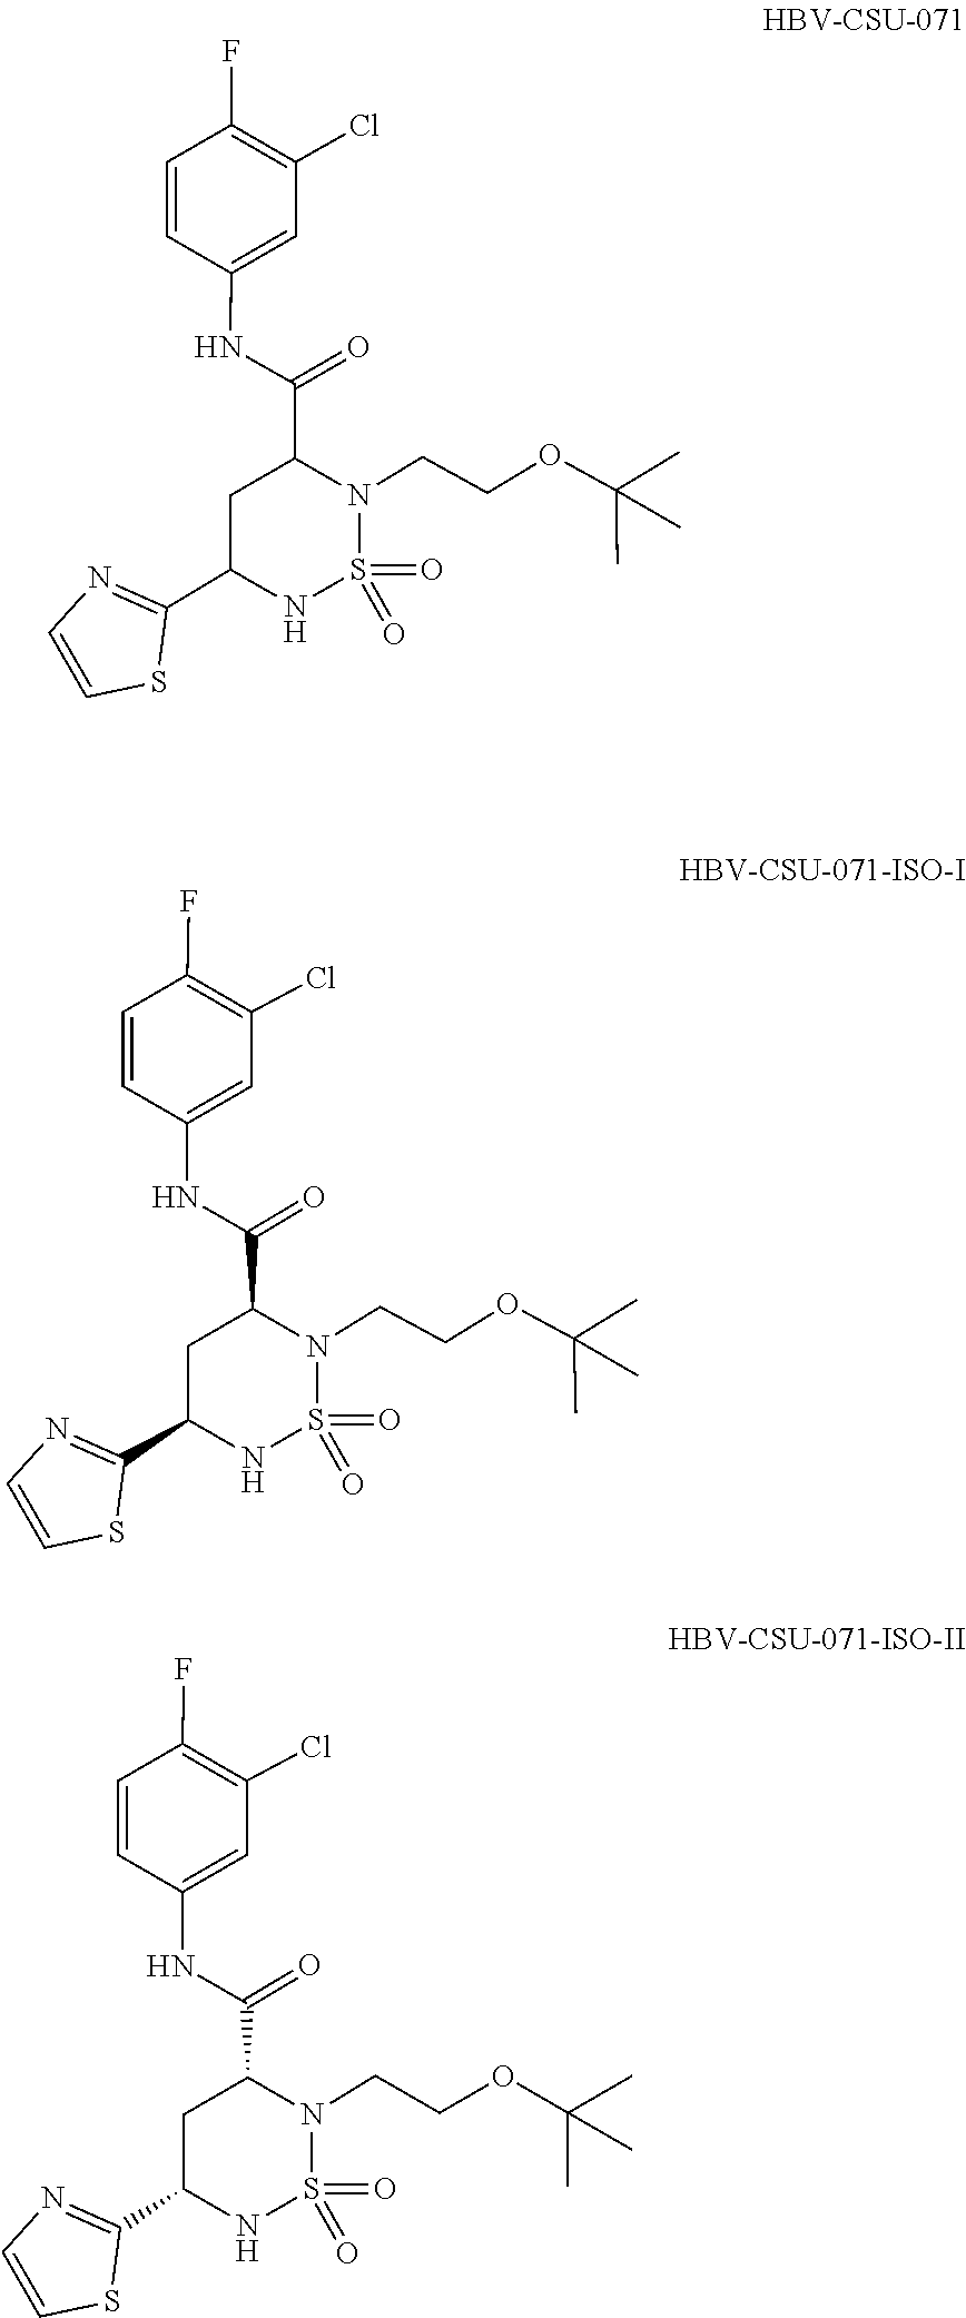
S1(=O)(=O)NC(C2=NC=CS2)CC(C(NC2=CC(Cl)=C(F)C=C2)=O)N1CCOC(C)(C)C.O=S1(=O)N(CCOC(C)(C)C)C(C(NC2=CC(Cl)=C(F)C=C2)=O)CC(C2=NC=CS2)N1.O=S1(=O)N(CCOC(C)(C)C)C(C(NC2=CC(Cl)=C(F)C=C2)=O)CC(C2=NC=CS2)N1
